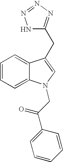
C1=CC=C2C(=C1)C(CC1=NN=NN1)=CN2CC(C1=CC=CC=C1)=O
